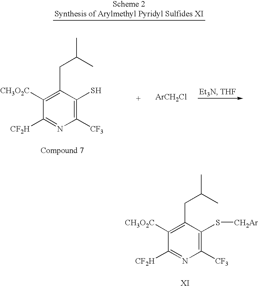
C(C1=C([CH3O2C])C([CF2H])=NC([CF3])=C1S[CH2Ar])C(C)C.C(C1=C([CH3O2C])C([CF2H])=NC([CF3])=C1S)C(C)C.[ArCH2Cl]
